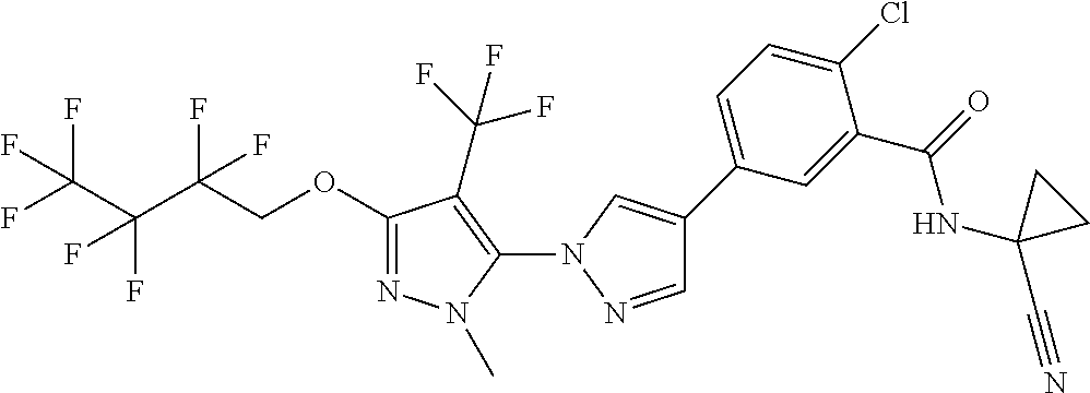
C(C(COC1=NN(C)C(N2N=CC(C3=CC=C(Cl)C(C(=O)NC4(C#N)CC4)=C3)=C2)=C1C(F)(F)F)(F)F)(C(F)(F)F)(F)F
